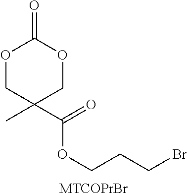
O(C(C1(C)COC(=O)OC1)=O)CCCBr.[MTCOPrBr]
